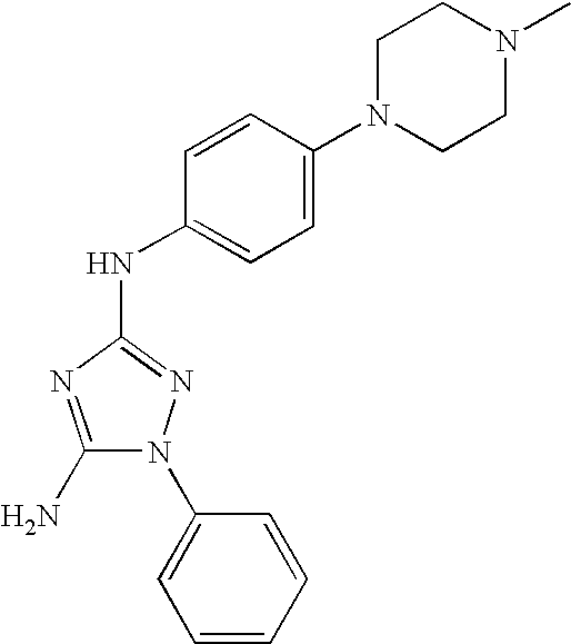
C1(N)=NC(NC2=CC=C(N3CCN(C)CC3)C=C2)=NN1C1=CC=CC=C1
